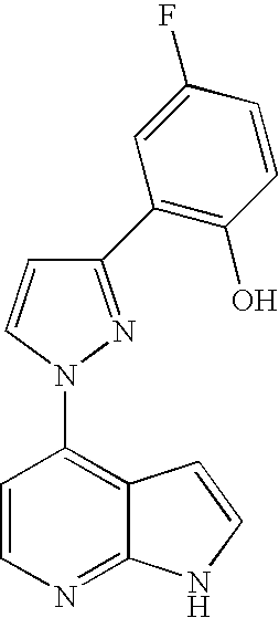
C1(C2=C(O)C=CC(F)=C2)=NN(C2=C3C(=NC=C2)NC=C3)C=C1
